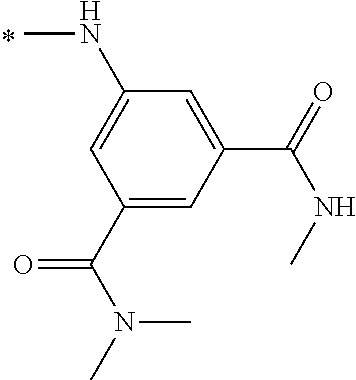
C1(C(N(C)C)=O)=CC(C(=O)NC)=CC(NC)=C1
